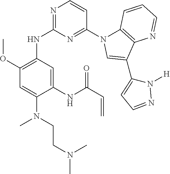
C1(NC2=NC=CC(N3C4=C(C(C5=CC=NN5[H])=C3)N=CC=C4)=N2)=C(OC)C=C(N(C)CCN(C)C)C(NC(C=C)=O)=C1
